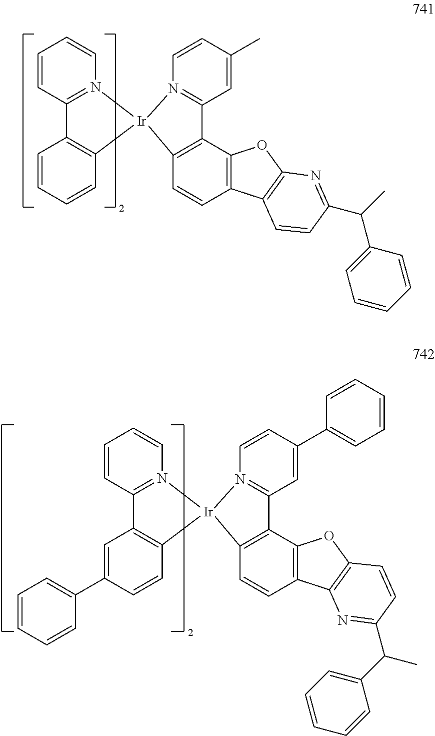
C1=CC=CC2=C1C1=N(C=CC=C1)[Ir]21N2=C(C=C(C)C=C2)C2=C1C=CC1=C2OC2=C1C=CC(C(C1=CC=CC=C1)C)=N2.C1=C(C2=CC=CC=C2)C=CC2=C1C1=N(C=CC=C1)[Ir]21N2=C(C=C(C3=CC=CC=C3)C=C2)C2=C1C=CC1=C2OC2=C1N=C(C(C1=CC=CC=C1)C)C=C2
